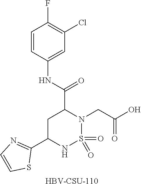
O=S1(=O)N(CC(O)=O)C(C(=O)NC2=CC(Cl)=C(F)C=C2)CC(C2=NC=CS2)N1.[HBV-CSU-110]
